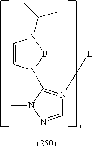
C1=CN2B(N1C(C)C)[Ir]N1=C2N(C)N=C1
